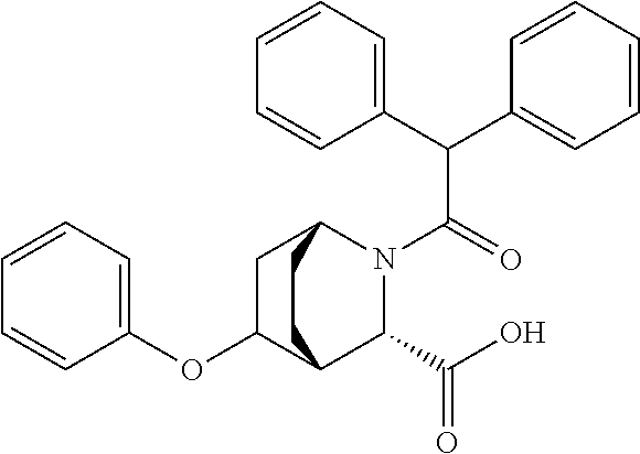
O(C1C2C(C(O)=O)N(C(C(C3=CC=CC=C3)C3=CC=CC=C3)=O)C(C1)CC2)C1=CC=CC=C1
